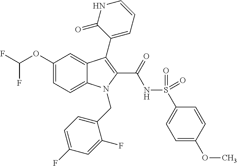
C1(OC(F)F)=CC=C2C(=C1)C(C1=CC=CNC1=O)=C(C(=O)NS(=O)(=O)C1=CC=C(OC)C=C1)N2CC1=CC=C(F)C=C1F
